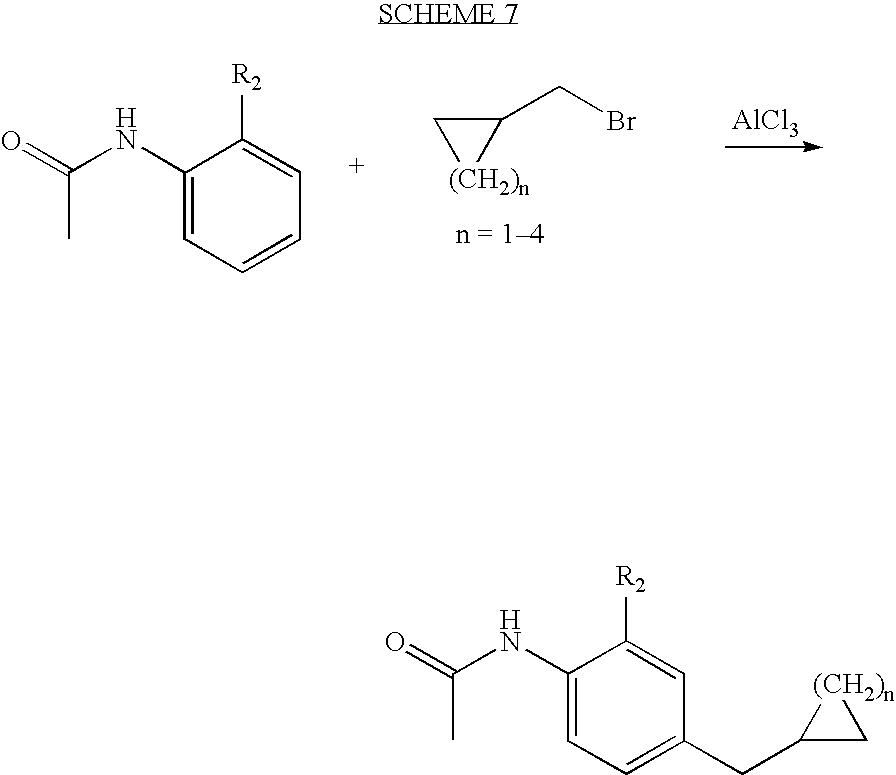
C1(NC(C)=O)=CC=CC=C1[R2].BrCC1C[(CH2)n]1.[AlCl3].C1(NC(C)=O)=CC=C(CC2C[(CH2)n]2)C=C1[R2]
